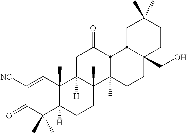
C1C(C)(C)CCC2(CO)CCC3(C)C4(C)C([H])(CC(=O)C3C12)C1(C)C([H])(CC4)C(C)(C)C(=O)C([NC])=C1
